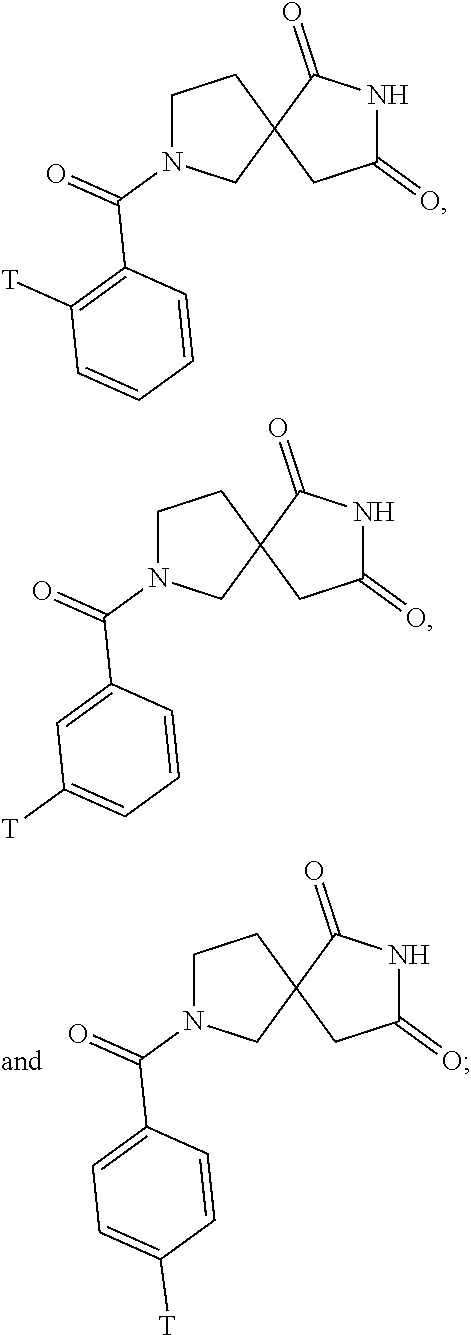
C1N(C(=O)C2=CC=C([T])C=C2)CC2(C1)CC(=O)NC2=O.C1N(C(=O)C2=C([T])C=CC=C2)CC2(C1)CC(=O)NC2=O.C1N(C(=O)C2=CC([T])=CC=C2)CC2(C1)CC(=O)NC2=O
